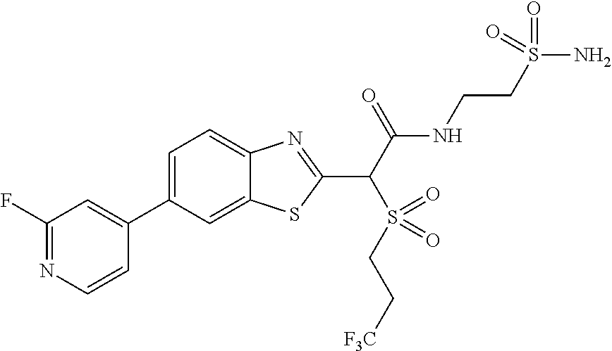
C1(C2=CC(F)=NC=C2)=CC=C2C(=C1)SC(C(C(NCCS(N)(=O)=O)=O)S(=O)(CC[F3C])=O)=N2
